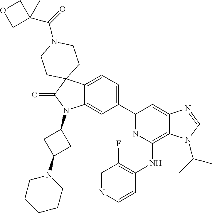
C12=CC=C(C3=NC(NC4=C(F)C=NC=C4)=C4C(=C3)N=CN4C(C)C)C=C1N(C1CC(N3CCCCC3)C1)C(=O)C21CCN(C(=O)C2(C)COC2)CC1
